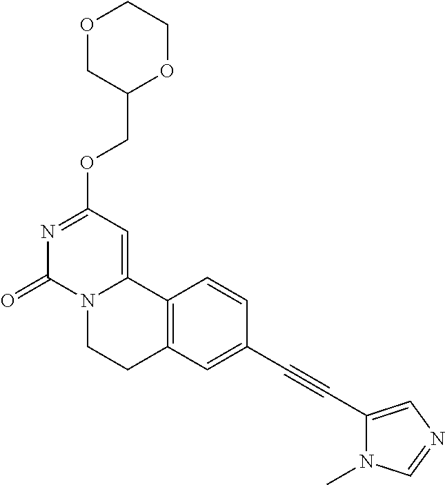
O1CC(COC2=NC(=O)N3C(=C2)C2=C(CC3)C=C(C#CC3=CN=CN3C)C=C2)OCC1
